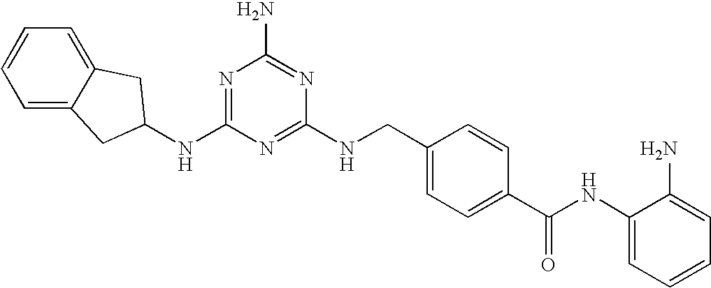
C1=CC=C2C(=C1)CC(NC1=NC(N)=NC(NCC3=CC=C(C(NC4=CC=CC=C4N)=O)C=C3)=N1)C2
